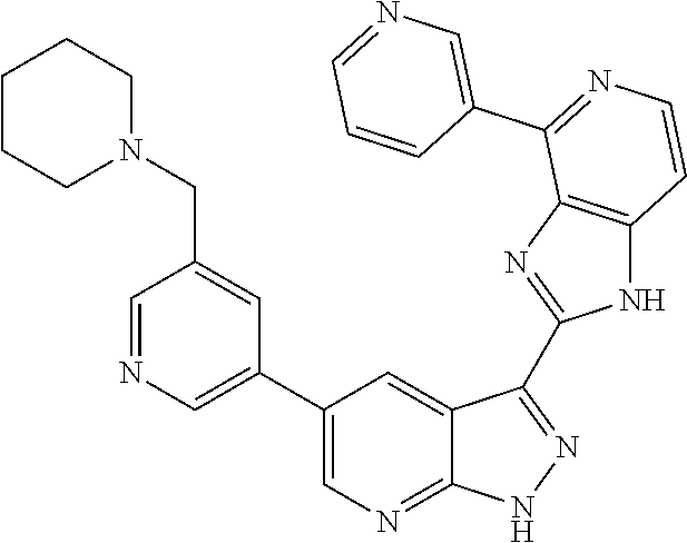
C1=NC=C(C2=CN=C3C(=C2)C(C2=NC4=C(N2)C=CN=C4C2=CN=CC=C2)=NN3)C=C1CN1CCCCC1
